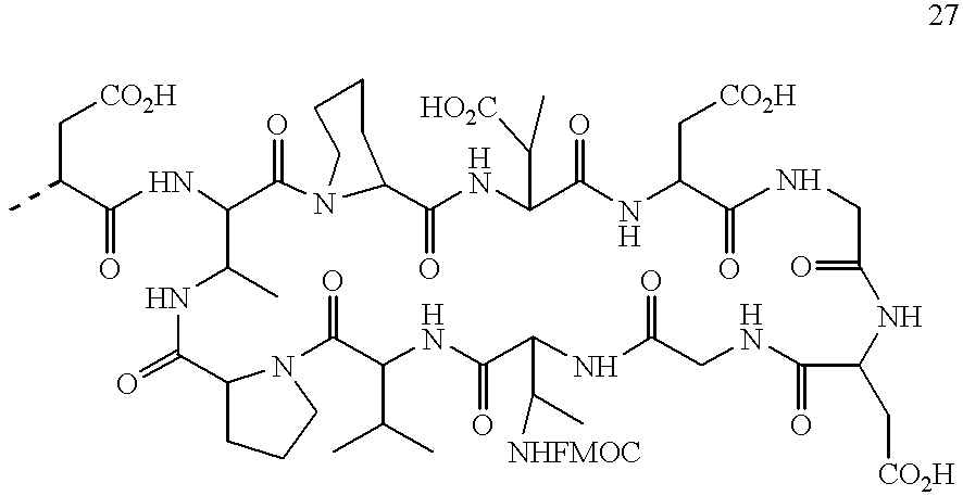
C(C(C(NC1C(=O)N2C(CCCC2)C(=O)NC(C(C)[HO2C])C(=O)NC(C[CO2H])C(=O)NCC(=O)NC(C[CO2H])C(=O)NCC(=O)NC(C([NHFMOC])C)C(=O)NC(C(C)C)C(=O)N2C(C(=O)NC1C)CCC2)=O)C)[CO2H]
